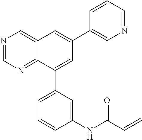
N1=CN=C2C(=C1)C=C(C1=CN=CC=C1)C=C2C1=CC=CC(NC(C=C)=O)=C1
